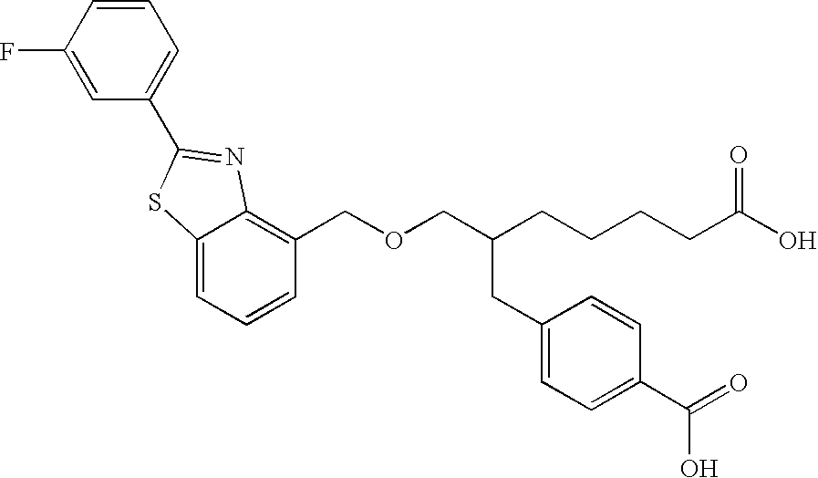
OC(CCCCC(COCC1=C2C(=CC=C1)SC(C1=CC=CC(F)=C1)=N2)CC1=CC=C(C(=O)O)C=C1)=O
